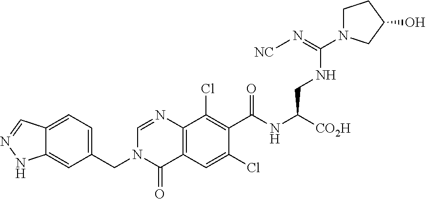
N1(CC2=CC=C3C(=C2)NN=C3)C(=O)C2=C(C(Cl)=C(C(NC([CO2H])CNC(=N[NC])N3CCC(O)C3)=O)C(Cl)=C2)N=C1
